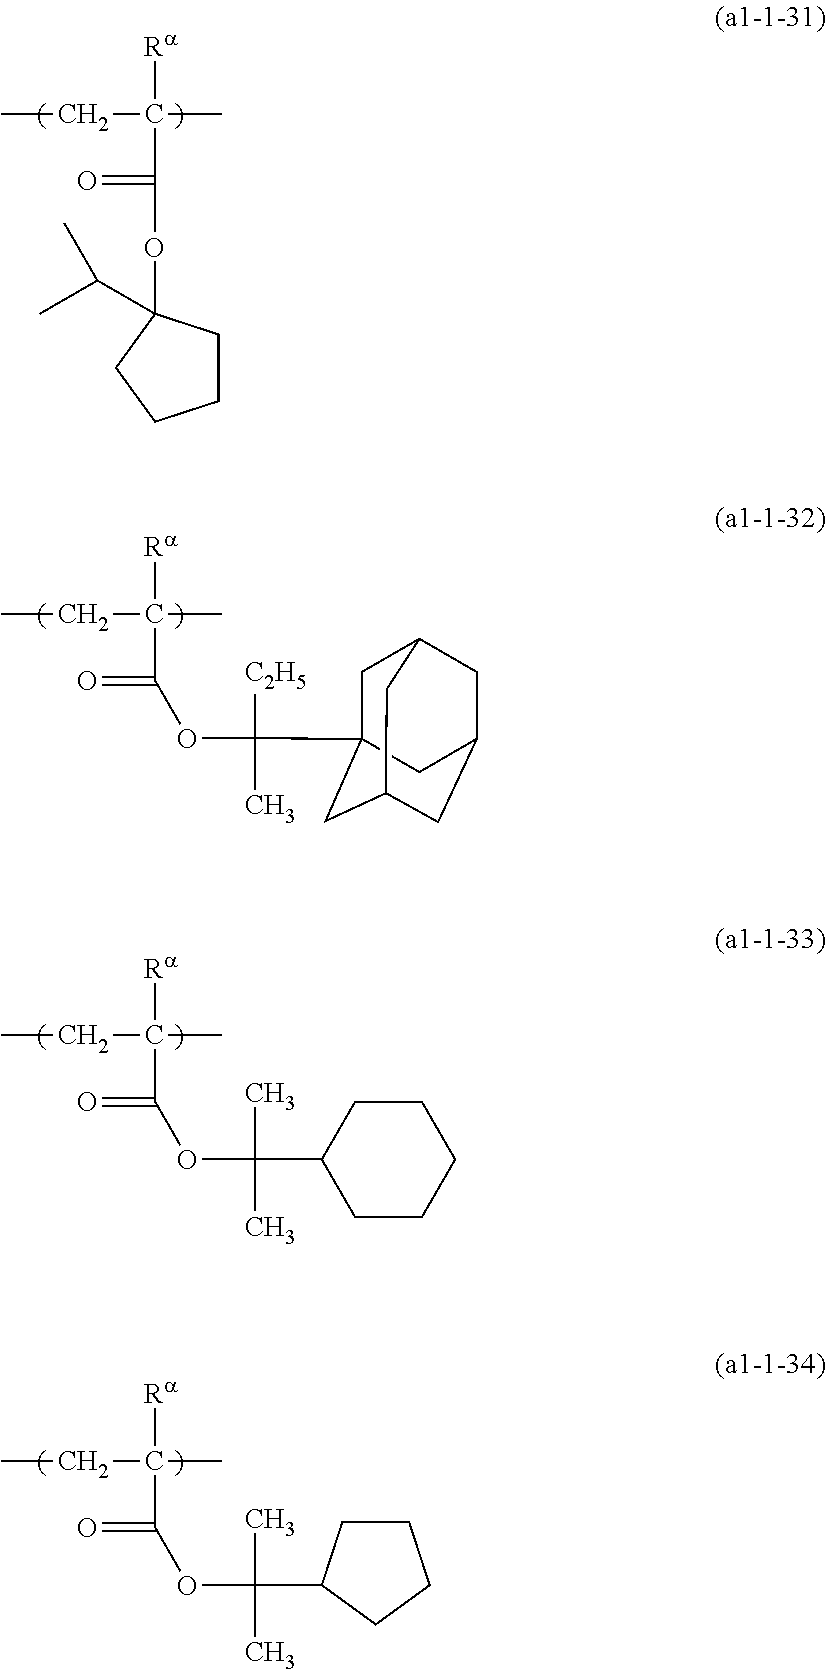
CCC(C)([Ra])C(=O)OC([C2H5])(C)C12CC3CC(CC(C1)C3)C2.CCC(C)([Ra])C(=O)OC(C)(C)C1CCCCC1.CCC(C)([Ra])C(=O)OC1(C(C)C)CCCC1.CCC(C)([Ra])C(=O)OC(C)(C)C1CCCC1
